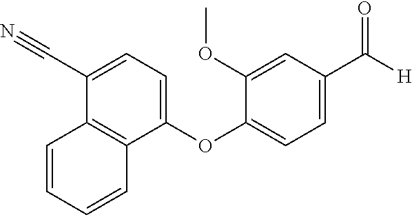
C1(OC2=CC=C(C([H])=O)C=C2OC)=CC=C(C#N)C2=C1C=CC=C2
